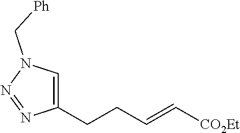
C(CCC1=CN(C[Ph])N=N1)=C[CO2Et]
